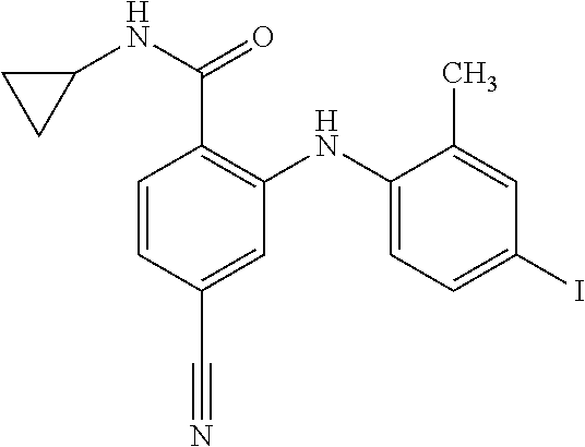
C1=C(NC2=C(C(NC3CC3)=O)C=CC(C#N)=C2)C(C)=CC(I)=C1
